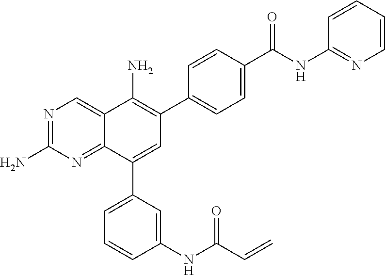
N1=C(N)N=C2C(=C1)C(N)=C(C1=CC=C(C(NC3=NC=CC=C3)=O)C=C1)C=C2C1=CC=CC(NC(C=C)=O)=C1
